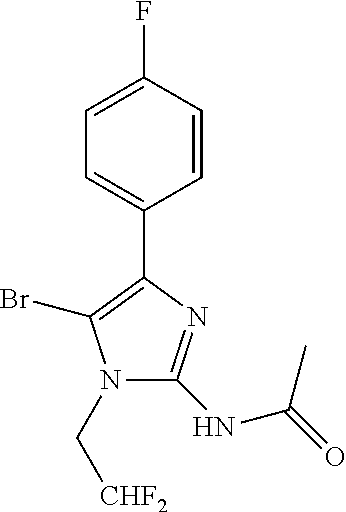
N1(C[CHF2])C(NC(=O)C)=NC(C2=CC=C(F)C=C2)=C1Br
